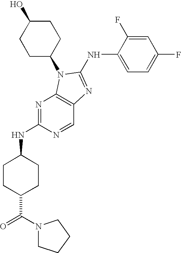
C1(NC2=NC3=C(N=C(NC4CCC(C(N5CCCC5)=O)CC4)N=C3)N2C2CCC(O)CC2)=CC=C(F)C=C1F
